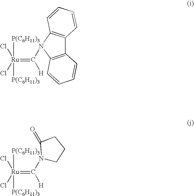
[Ru](=C([H])N1C2=C(C3=C1C=CC=C3)C=CC=C2)([P(C6H11)3])([P(C6H11)3])(Cl)Cl.[Ru](=C([H])N1CCCC1=O)([P(C6H11)3])([P(C6H11)3])(Cl)Cl
